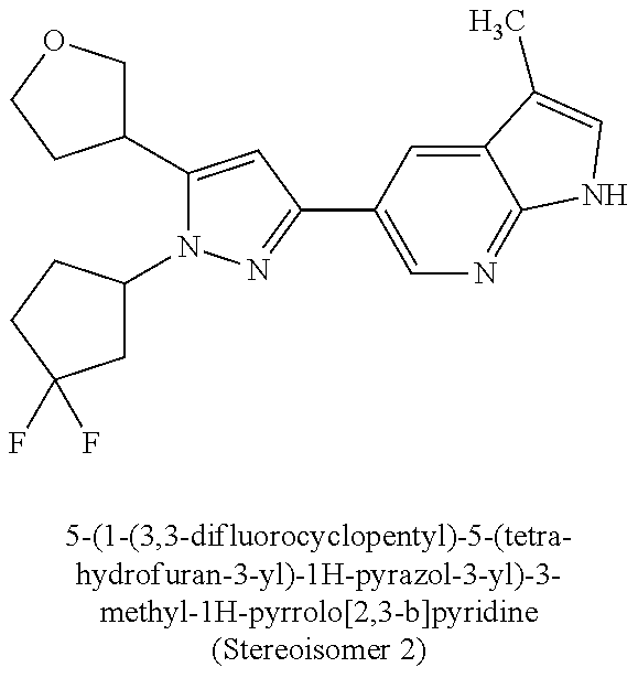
C1(C2=CC(C3=CN=C4C(=C3)C(C)=CN4)=NN2C2CC(F)(F)CC2)COCC1
